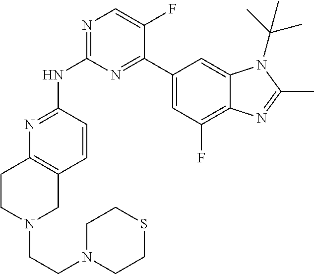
N1=C(NC2=NC=C(F)C(C3=CC(F)=C4C(=C3)N(C(C)(C)C)C(C)=N4)=N2)C=CC2=C1CCN(CCN1CCSCC1)C2
